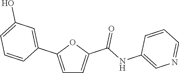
C1=C(C2=CC(O)=CC=C2)OC(C(NC2=CN=CC=C2)=O)=C1
